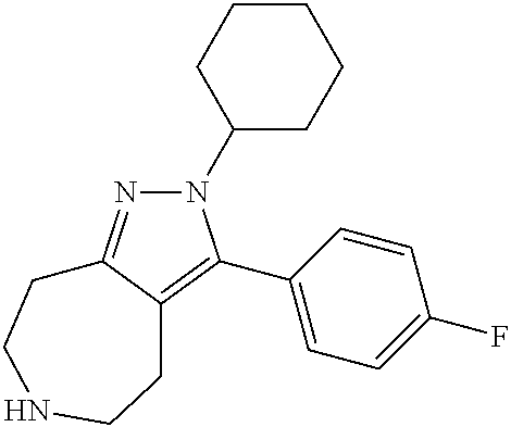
N1(C2CCCCC2)N=C2C(=C1C1=CC=C(F)C=C1)CCNCC2
